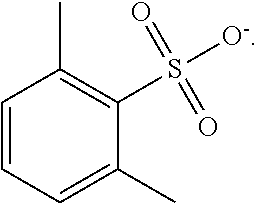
C1=CC=C(C)C(S([O-])(=O)=O)=C1C
